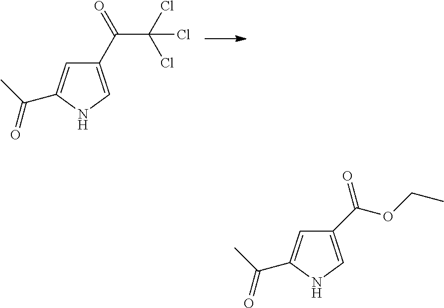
CC(=O)C1=CC(C(=O)C(Cl)(Cl)Cl)=CN1.CC(=O)C1=CC(C(OCC)=O)=CN1
